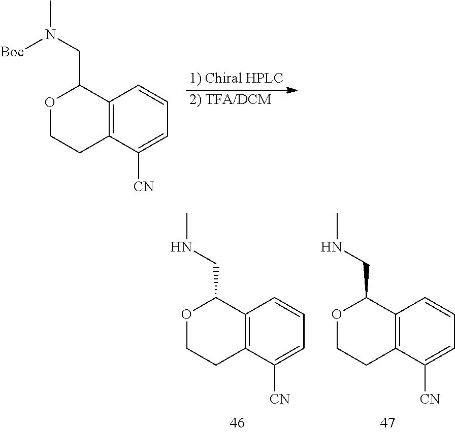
C12=C(CCOC1CNC)C([CN])=CC=C2.C12=C(CCOC1CNC)C([CN])=CC=C2.[1) Chiral HPLC].[2) TFA/DCM].C12=C(CCOC1CN([Boc])C)C([CN])=CC=C2
